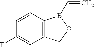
C12=C(C=CC(F)=C1)B(C=C)OC2
